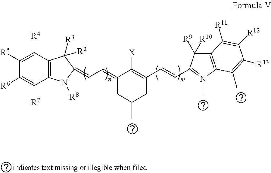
C1(=CC=C2N([R8])C3=C(C([R4])=C([R5])C([R6])=C3[R7])C2([R3])[R2])CC(C)CC(C=CC2=N(C)C3=C(C2([R9])[R10])C([R11])=C([R12])C([R13])=C3C)=C1[X]
